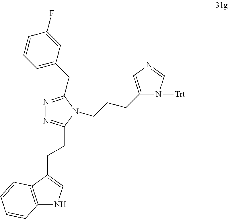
N1=C(CC2=CC=CC(F)=C2)N(CCCC2=CN=CN2[Trt])C(CCC2=CNC3=C2C=CC=C3)=N1
